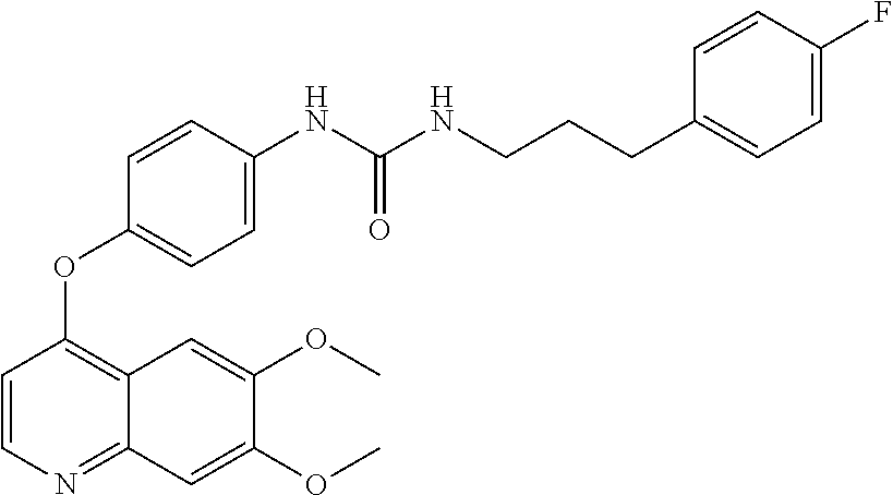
C1=CN=C2C(=C1OC1=CC=C(NC(NCCCC3=CC=C(F)C=C3)=O)C=C1)C=C(OC)C(OC)=C2
